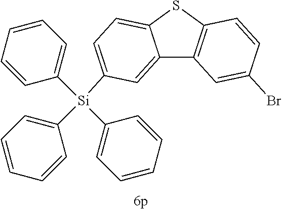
C12=CC([Si](C3=CC=CC=C3)(C3=CC=CC=C3)C3=CC=CC=C3)=CC=C1SC1=C2C=C(Br)C=C1
